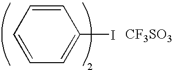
C1=CC=CC=C1I.[CF3SO3]
